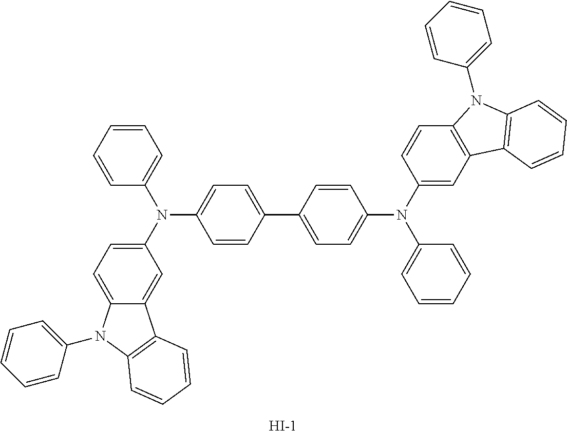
C1=CC(C2=CC=C(N(C3=CC4=C(C=C3)N(C3=CC=CC=C3)C3=C4C=CC=C3)C3=CC=CC=C3)C=C2)=CC=C1N(C1=CC=C2C(=C1)C1=C(N2C2=CC=CC=C2)C=CC=C1)C1=CC=CC=C1.[I-]
